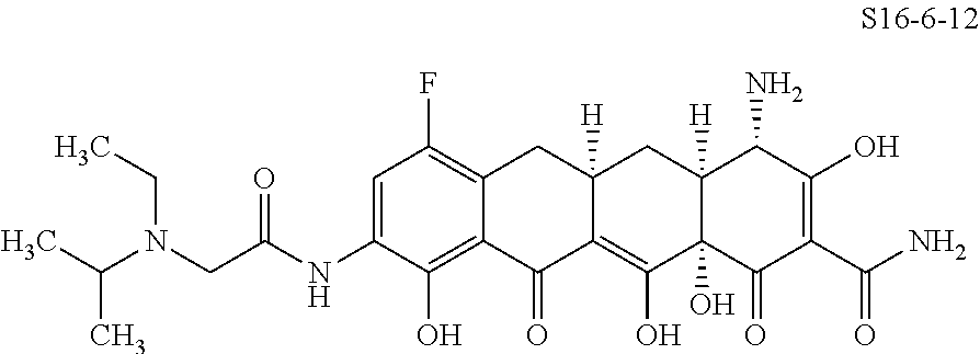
C1=C(NC(CN(C(C)C)CC)=O)C(O)=C2C(=C1F)CC1([H])C(=C(O)C3(O)C([H])(C1)C(N)C(O)=C(C(N)=O)C3=O)C2=O
